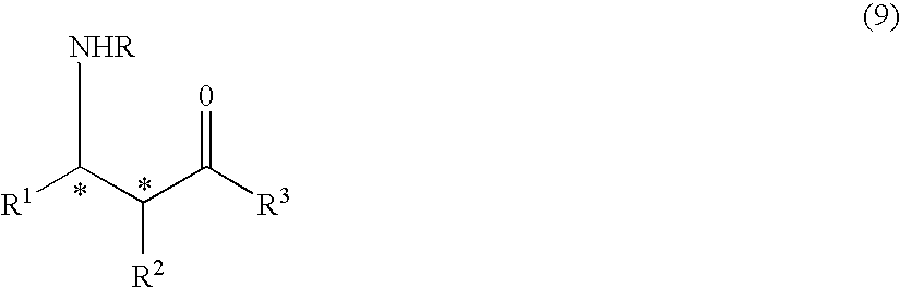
[R1]C(C(C([R3])=[0])[R2])[NHR]
